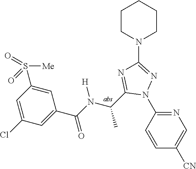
C1(N2N=C(N3CCCCC3)N=C2C(C)N([H])C(=O)C2=CC(Cl)=CC(S([Me])(=O)=O)=C2)=NC=C([CN])C=C1
